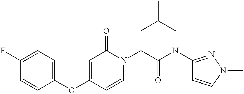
C1(F)=CC=C(OC2=CC(=O)N(C(CC(C)C)C(=O)NC3=NN(C)C=C3)C=C2)C=C1
